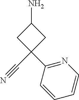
C1(N)CC(C2=NC=CC=C2)(C#N)C1
